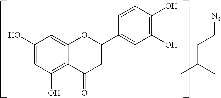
C1(O)=CC(O)=C2C(=C1)OC(C1=CC(O)=C(O)C=C1)CC2=O.CC(C)CC[N3]
